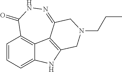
C1=CC=C2C3=C1C(=O)NN=C1C3=C(CN(CCC)C1)N2
